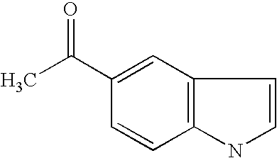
C1=CC2=C(C=C1C(C)=O)C=CN2
